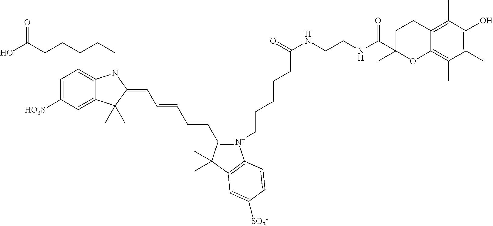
OC(CCCCCN1C2=CC=C([HO3S])C=C2C(C)(C)C1=CC=CC=CC1=[N+](CCCCCC(NCCNC(=O)C2(C)CCC3=C(C)C(O)=C(C)C(C)=C3O2)=O)C2=C(C1(C)C)C=C([SO3-])C=C2)=O
